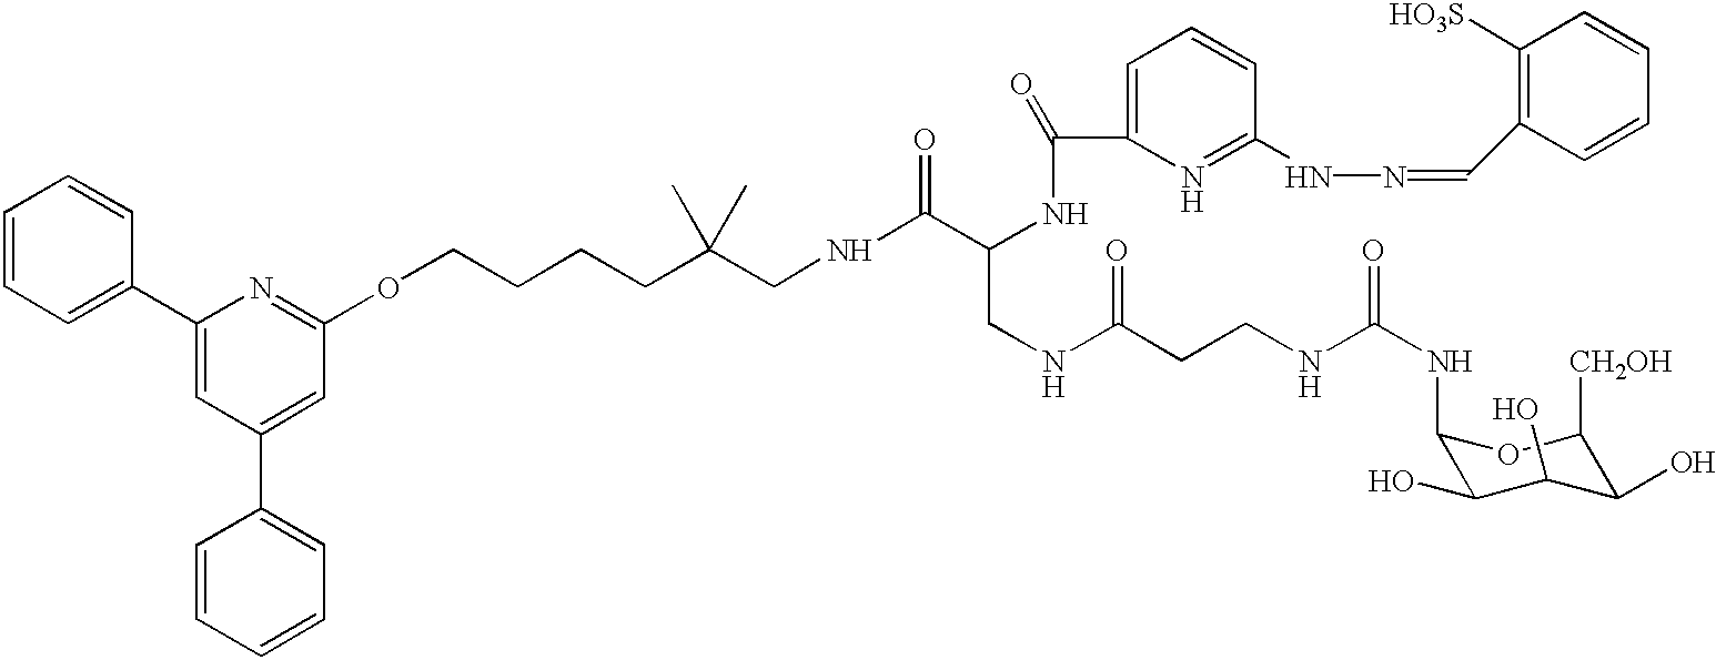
C1=CC=C(C2=CC(C3=CC=CC=C3)=CC(OCCCCC(CNC(C(NC(C3=CC=CC(NN=CC4=C([HO3S])C=CC=C4)=N3)=O)CNC(CCNC(NC3C(O)C(O)C(O)C([CH2OH])O3)=O)=O)=O)(C)C)=N2)C=C1
